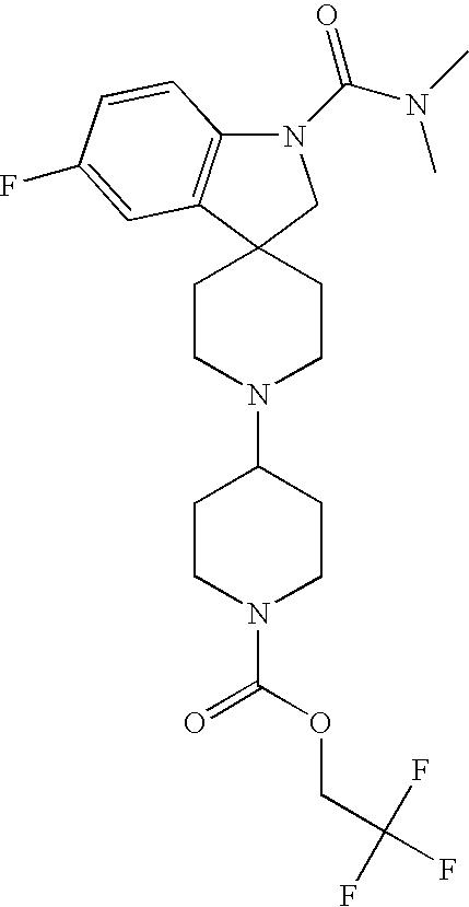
C1CN(C2CCN(C(=O)OCC(F)(F)F)CC2)CCC12C1=C(N(C(N(C)C)=O)C2)C=CC(F)=C1
